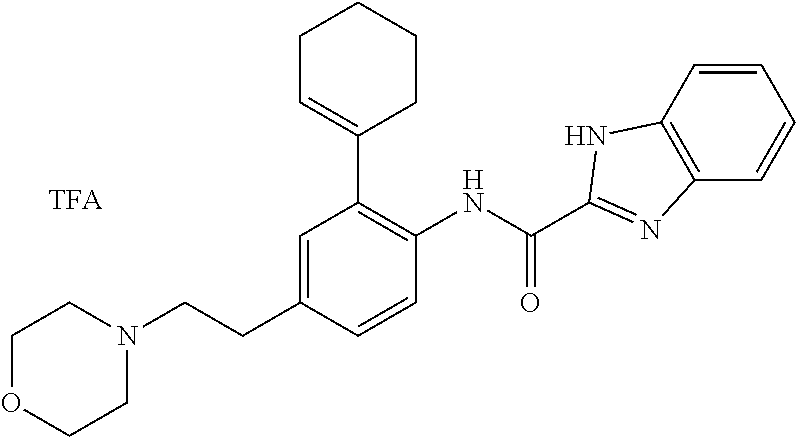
C1OCCN(CCC2=CC(C3=CCCCC3)=C(NC(=O)C3=NC4=C(C=CC=C4)N3)C=C2)C1
